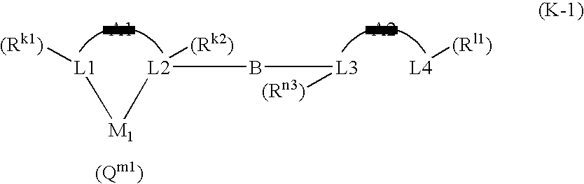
[L4][(Rl1)].[L1]([(Rk1)])[M1][L2]([(Rk2)])B[L3][(Rn3)]
